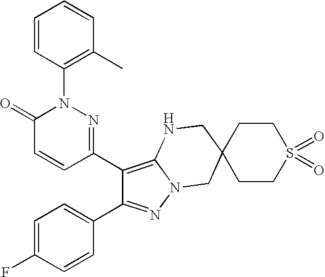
C1(C2=C3N(N=C2C2=CC=C(F)C=C2)CC2(CN3)CCS(=O)(=O)CC2)=NN(C2=C(C)C=CC=C2)C(=O)C=C1
